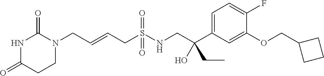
C(=CCS(NCC(C1=CC=C(F)C(OCC2CCC2)=C1)(CC)O)(=O)=O)CN1C(=O)NC(=O)CC1
